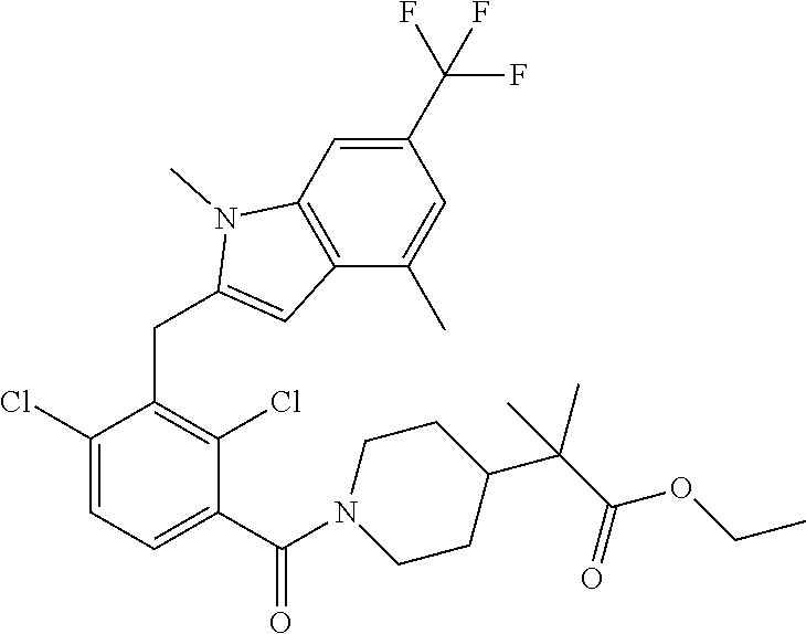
C1(Cl)=CC=C(C(=O)N2CCC(C(C(OCC)=O)(C)C)CC2)C(Cl)=C1CC1=CC2=C(N1C)C=C(C(F)(F)F)C=C2C
